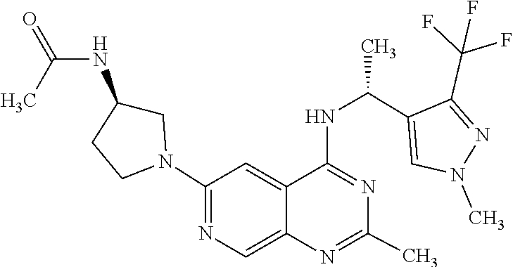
N1=C(NC(C2=CN(C)N=C2C(F)(F)F)C)C2=CC(N3CC(NC(=O)C)CC3)=NC=C2N=C1C
